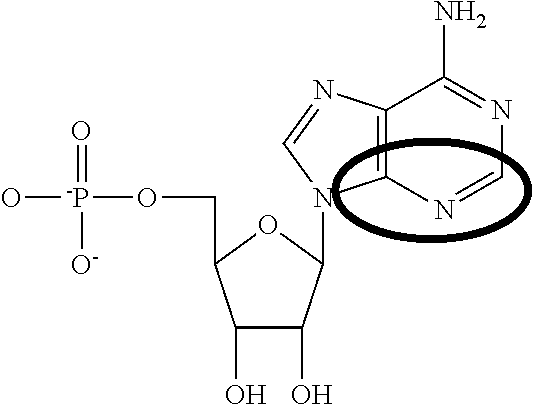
O[-P](OCC1C(O)C(O)C(N2C3=C(C(N)=NC=N3)N=C2)O1)(=O)[O-]
